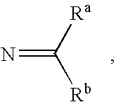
N=C([Rb])[Ra]
